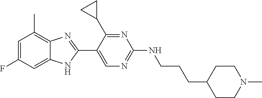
C1(C)=C2C(=CC(F)=C1)NC(C1=CN=C(NCCCC3CCN(C)CC3)N=C1C1CC1)=N2
